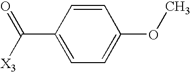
C1(C([X3])=O)=CC=C(OC)C=C1
